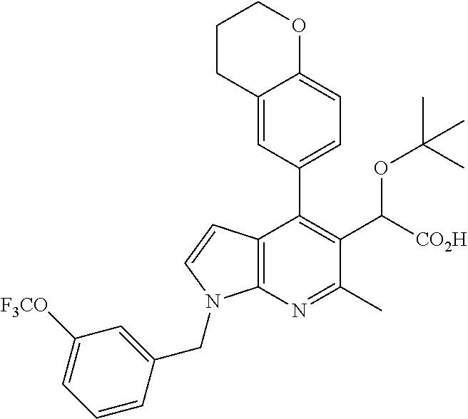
C12=C(N=C(C)C(C([CO2H])OC(C)(C)C)=C1C1=CC=C3C(=C1)CCCO3)N(CC1=CC([F3CO])=CC=C1)C=C2
